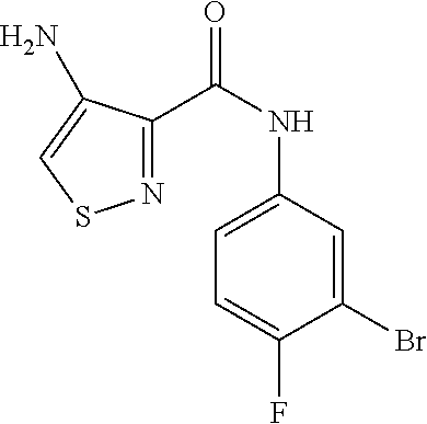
C1=C(NC(C2=NSC=C2N)=O)C=C(Br)C(F)=C1
